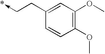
C1(OC)=C(OC)C=C(CC->*)C=C1
